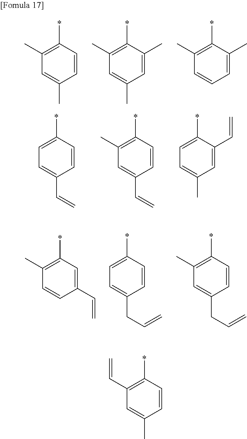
C1(C)=C(*)C=CC(C)=C1.C1(C)=C(*)C(C)=CC(C)=C1.C1(C)=C(*)C(C)=CC=C1.C1=C(*)C=CC(C=C)=C1.C1(C)=C(*)C=CC(C=C)=C1.C1=C(*)C(C=C)=CC(C)=C1.C1(C)=C(*)C=C(C=C)C=C1.C1=C(*)C=CC(CC=C)=C1.C1(C)=C(*)C=CC(CC=C)=C1.C1(C=C)=C(*)C=CC(C)=C1
